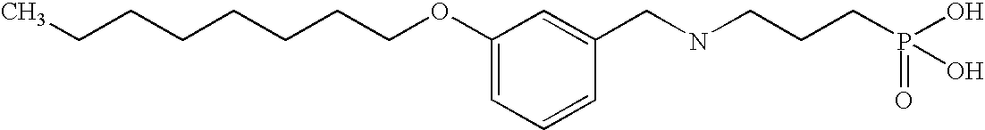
CCCCCCCCOC1=CC=CC(CNCCCP(O)(=O)O)=C1
